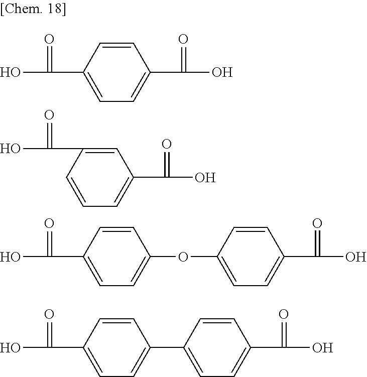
C1=CC(C(O)=O)=CC=C1C(O)=O.C1=C(C(O)=O)C=CC=C1C(O)=O.C1=CC(C(O)=O)=CC=C1OC1=CC=C(C(O)=O)C=C1.C1=CC(C(O)=O)=CC=C1C1=CC=C(C(O)=O)C=C1
